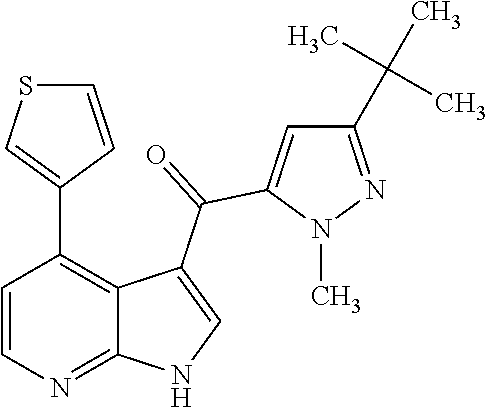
C1=CN=C2C(=C1C1=CSC=C1)C(C(=O)C1=CC(C(C)(C)C)=NN1C)=CN2
